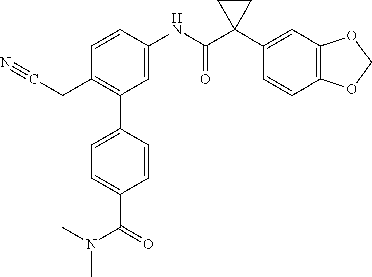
C1=C(NC(C2(C3=CC4=C(C=C3)OCO4)CC2)=O)C=CC(CC#N)=C1C1=CC=C(C(=O)N(C)C)C=C1
